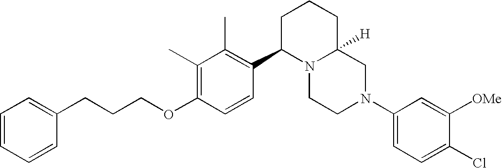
C1(C)=C(OCCCC2=CC=CC=C2)C=CC(C2N3C([H])(CCC2)CN(C2=CC=C(Cl)C([OMe])=C2)CC3)=C1C
